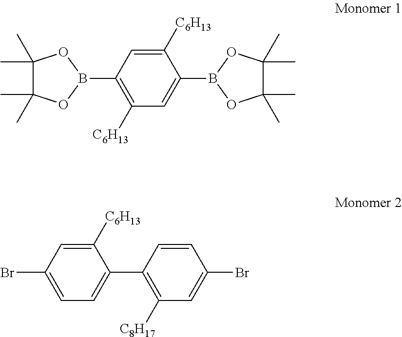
C1(C)(C)C(C)(C)OB(C2=C([C6H13])C=C(B3OC(C)(C)C(C)(C)O3)C([C6H13])=C2)O1.C1([C6H13])=CC(Br)=CC=C1C1=C([C8H17])C=C(Br)C=C1
